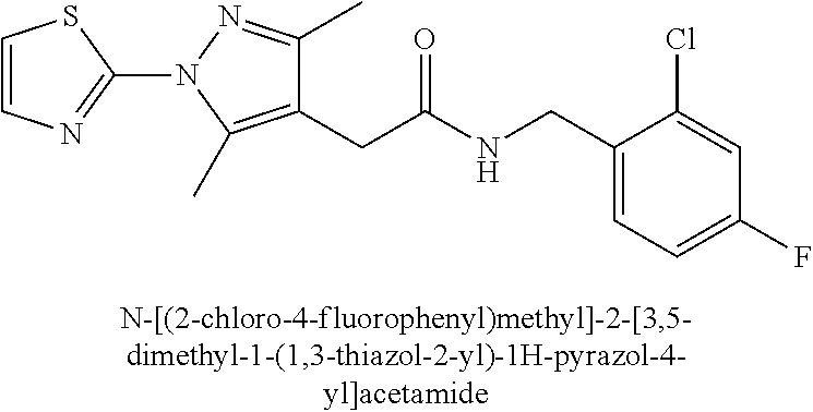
C1=C(F)C=C(Cl)C(CNC(CC2=C(C)N(C3=NC=CS3)N=C2C)=O)=C1
